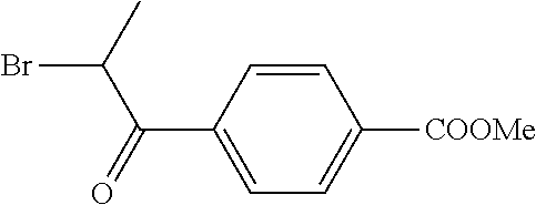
C1=CC(C(C(C)Br)=O)=CC=C1[COOMe]
